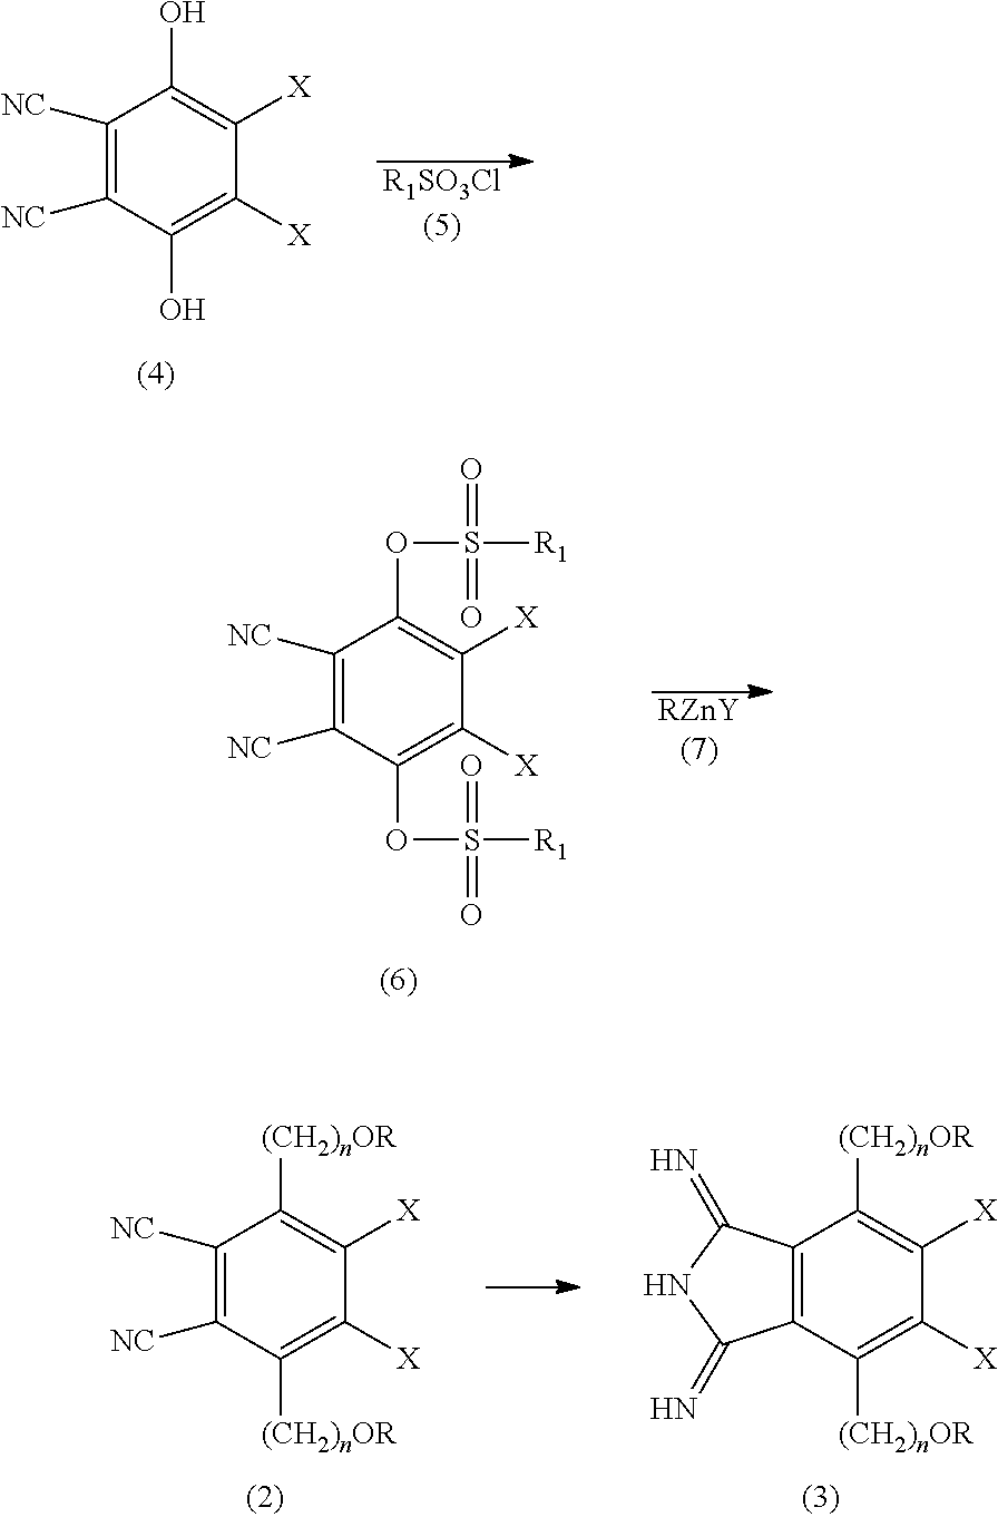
C1([NC])=C([NC])C(O)=C([X])C([X])=C1O.[R1SO3Cl(5)].C1([NC])=C([NC])C(OS(=O)(=O)[R1])=C([X])C([X])=C1OS([R1])(=O)=O.[RZnY(7)].C1([NC])=C([NC])C([(CH2)nOR])=C([X])C([X])=C1[(CH2)nOR].C12=C(C([(CH2)nOR])=C([X])C([X])=C1[(CH2)nOR])C(=N)NC2=N
